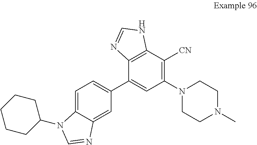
C1(C2=CC(N3CCN(C)CC3)=C([CN])C3=C2N=CN3)=CC=C2C(=C1)N=CN2C1CCCCC1
